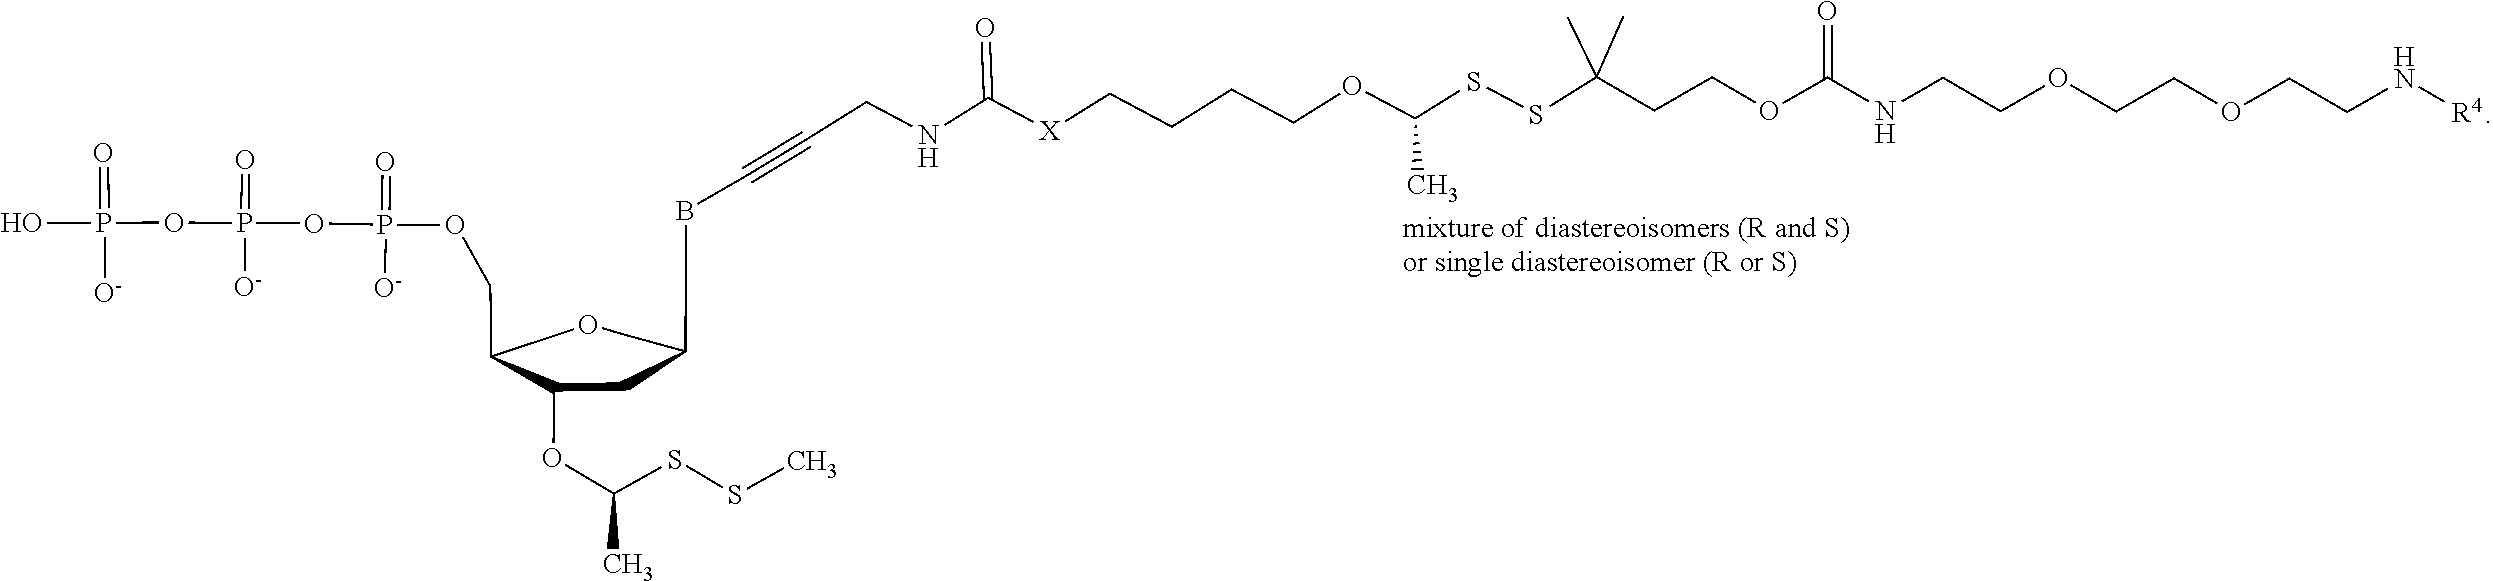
OP(=O)([O-])OP(OP(OCC1C(OC(C)SSC)CC(CBC#CCNC(=O)[X]CCCCOC(SSC(CCOC(NCCOCCOCCN[R4])=O)(C)C)C)CO1)(=O)[O-])(=O)[O-]
